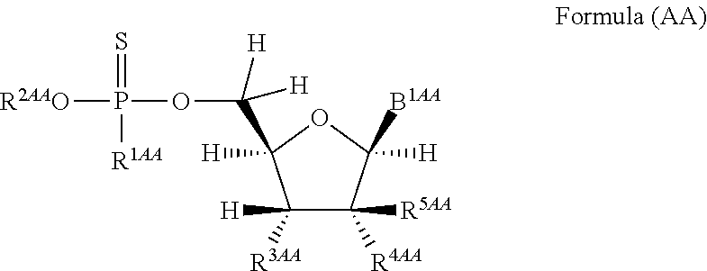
C1([R3AA])([H])C([R4AA])([R5AA])C([H])([B1AA])OC1([H])C(OP([R2AAO])(=S)[R1AA])([H])[H]
